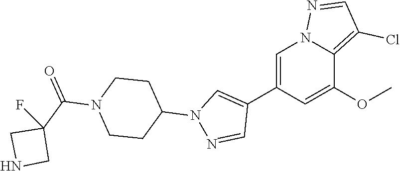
C1(C2=CN(C3CCN(C(C4(F)CNC4)=O)CC3)N=C2)=CN2C(=C(Cl)C=N2)C(OC)=C1
